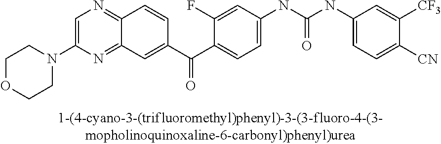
C1OCCN(C2=CN=C3C(=N2)C=C(C(=O)C2=CC=C(NC(NC4=CC=C([CN])C([CF3])=C4)=O)C=C2F)C=C3)C1
